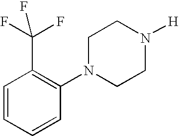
C1=CC=CC(N2CCN([H])CC2)=C1C(F)(F)F
